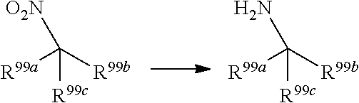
[R99a]C([R99b])([R99c])[O2N].[R99a]C([R99b])([R99c])N
